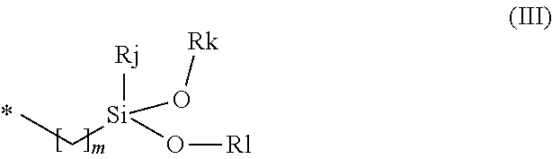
CC[Si]([Rj])(O[Rk])O[Rl]
